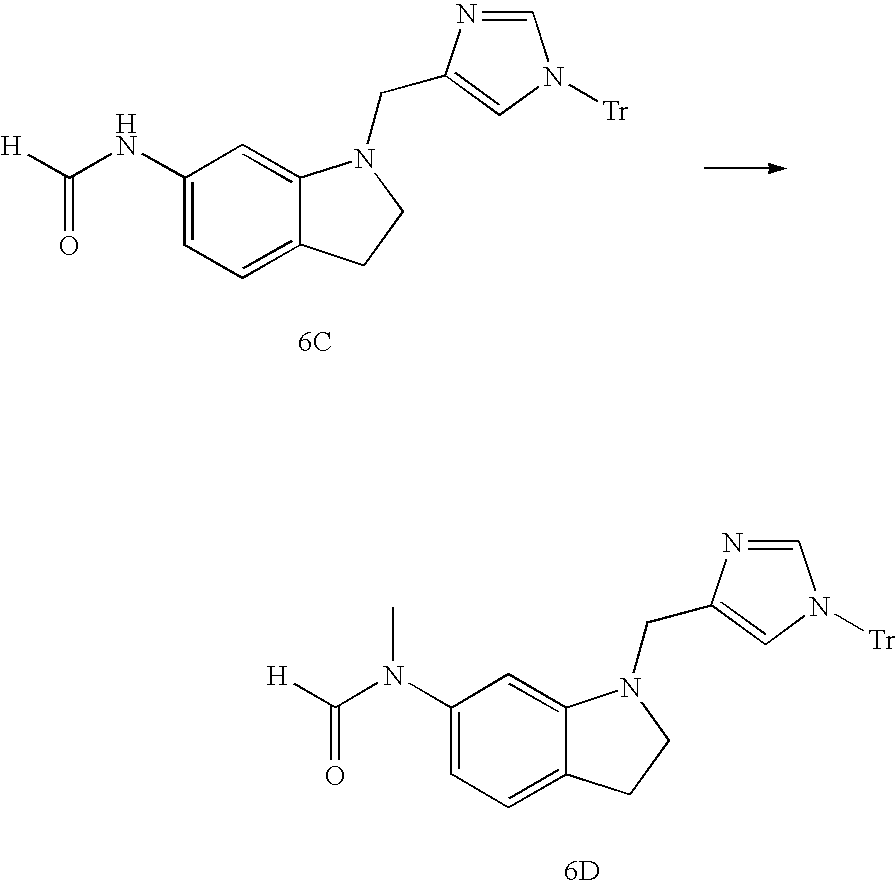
O=C([H])N(C1=CC=C2C(=C1)N(CC1=CN([Tr])C=N1)CC2)C.[6D].O=C([H])NC1=CC=C2C(=C1)N(CC1=CN([Tr])C=N1)CC2.[6C]
